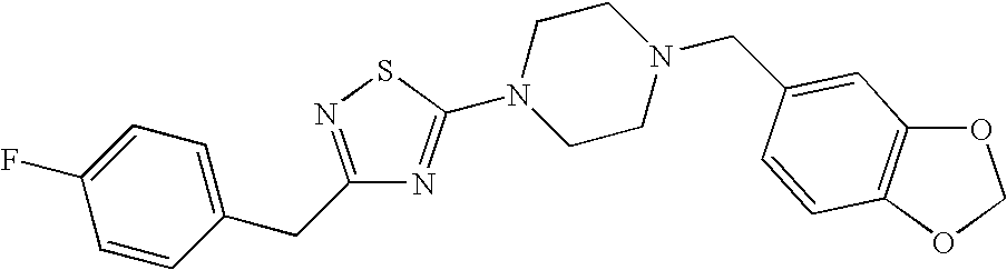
C1=CC(CC2=NSC(N3CCN(CC4=CC5=C(OCO5)C=C4)CC3)=N2)=CC=C1F
